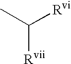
CC([Rvi])[Rvii]
